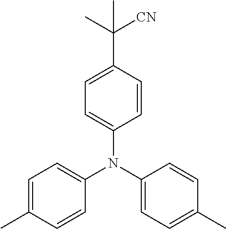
C1(N(C2=CC=C(C)C=C2)C2=CC=C(C)C=C2)=CC=C(C(C)([CN])C)C=C1
